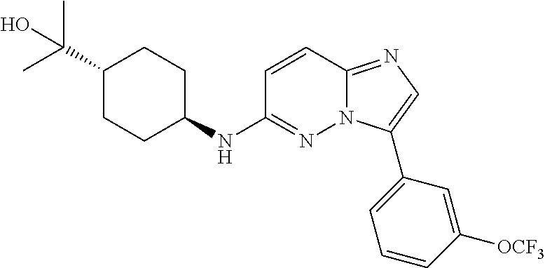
C1(C(C)(O)C)CCC(NC2=NN3C(=NC=C3C3=CC=CC([OCF3])=C3)C=C2)CC1
